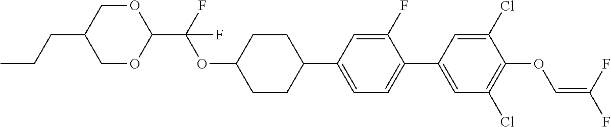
C1OC(C(F)(OC2CCC(C3=CC=C(C4=CC(Cl)=C(OC=C(F)F)C(Cl)=C4)C(F)=C3)CC2)F)OCC1CCC
